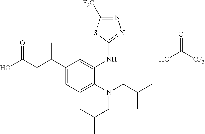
OC(CC(C1=CC=C(N(CC(C)C)CC(C)C)C(NC2=NN=C([F3C])S2)=C1)C)=O.OC([CF3])=O
